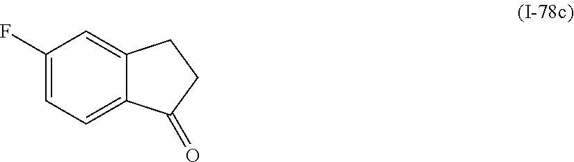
C1(F)=CC=C2C(=C1)CCC2=O
